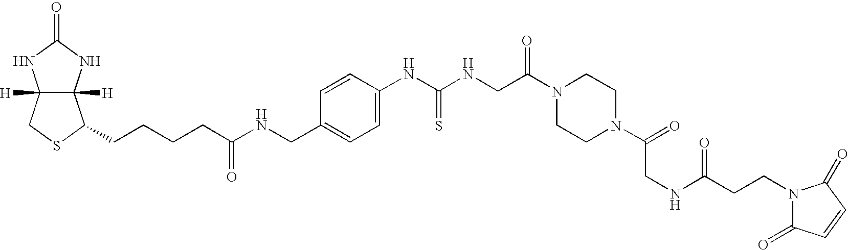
C12([H])C([H])(NC(=O)N1)C(CCCCC(NCC1=CC=C(NC(NCC(N3CCN(C(=O)CNC(CCN4C(=O)C=CC4=O)=O)CC3)=O)=S)C=C1)=O)SC2
